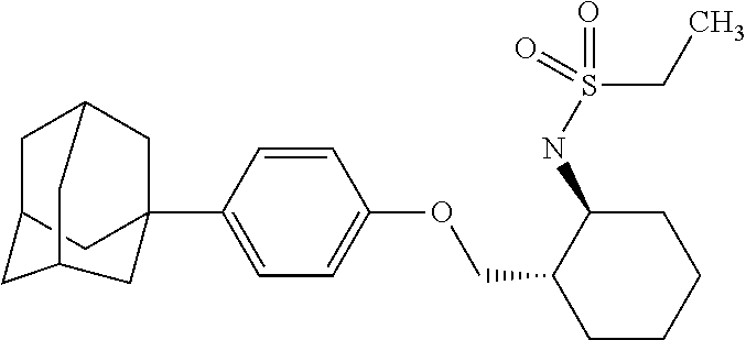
C1C2CC3(C4=CC=C(OCC5CCCCC5NS(CC)(=O)=O)C=C4)CC1CC(C2)C3
